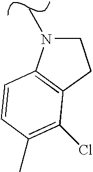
C1N(C)C2=C(C1)C(Cl)=C(C)C=C2
